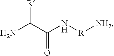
[NH2][R]NC(C(N)[R])=O
